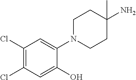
C1(Cl)=C(Cl)C=C(O)C(N2CCC(C)(N)CC2)=C1
